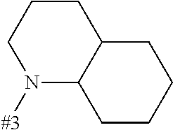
[#3]N1C2C(CCC1)CCCC2
